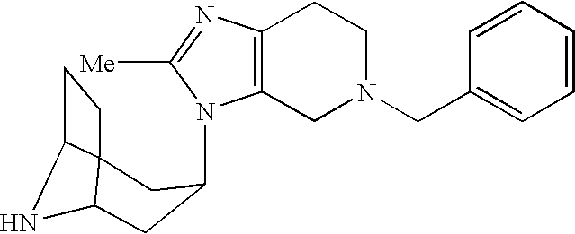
N1(C2CC3NC4C3(CC4)C2)C2=C(N=C1[Me])CCN(CC1=CC=CC=C1)C2
